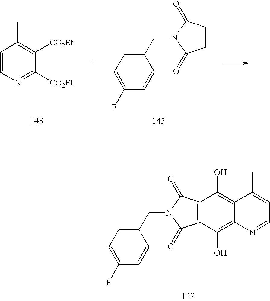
C1=CN=C([CO2Et])C([CO2Et])=C1C.C1CC(=O)N(CC2=CC=C(F)C=C2)C1=O.C12=C(C(=O)N(CC3=CC=C(F)C=C3)C1=O)C(O)=C1C(=C2O)N=CC=C1C
